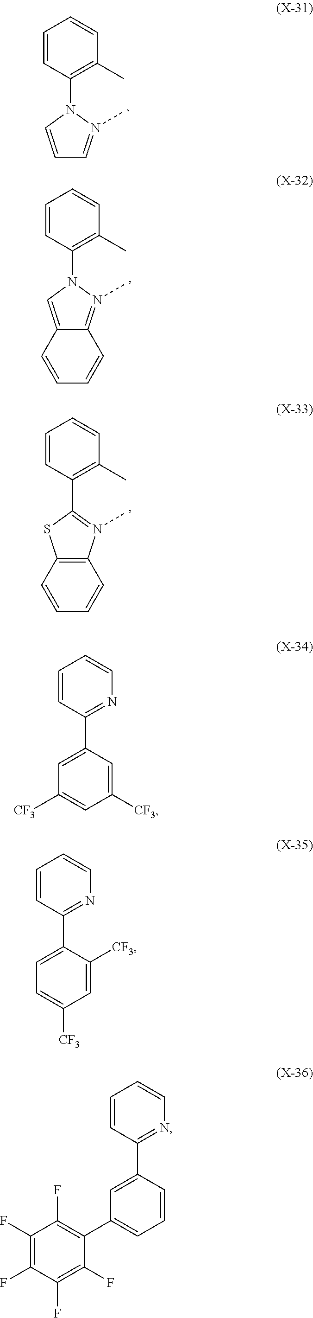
C1=CC=CC2=N(C)N(C3=C(C)C=CC=C3)C=C12.C1=CC=CC2=C1SC(C1=C(C)C=CC=C1)=N2C.C1=CC(N2N(C)=CC=C2)=C(C)C=C1.C1([CF3])=CC([CF3])=CC(C2=NC=CC=C2)=C1.C1=C([CF3])C=C([CF3])C(C2=NC=CC=C2)=C1.C1(C2=C(F)C(F)=C(F)C(F)=C2F)=CC=CC(C2=NC=CC=C2)=C1
